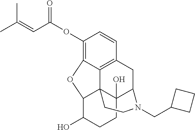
C1(OC(C=C(C)C)=O)=C2C3=C(C=C1)CC1C4(O)C3(C(C(O)CC4)O2)CCN1CC1CCC1
